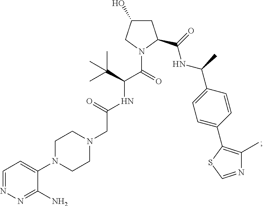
C1=NN=C(N)C(N2CCN(CC(NC(C(N3CC(O)CC3C(NC(C3=CC=C(C4=C(C)N=CS4)C=C3)C)=O)=O)C(C)(C)C)=O)CC2)=C1
